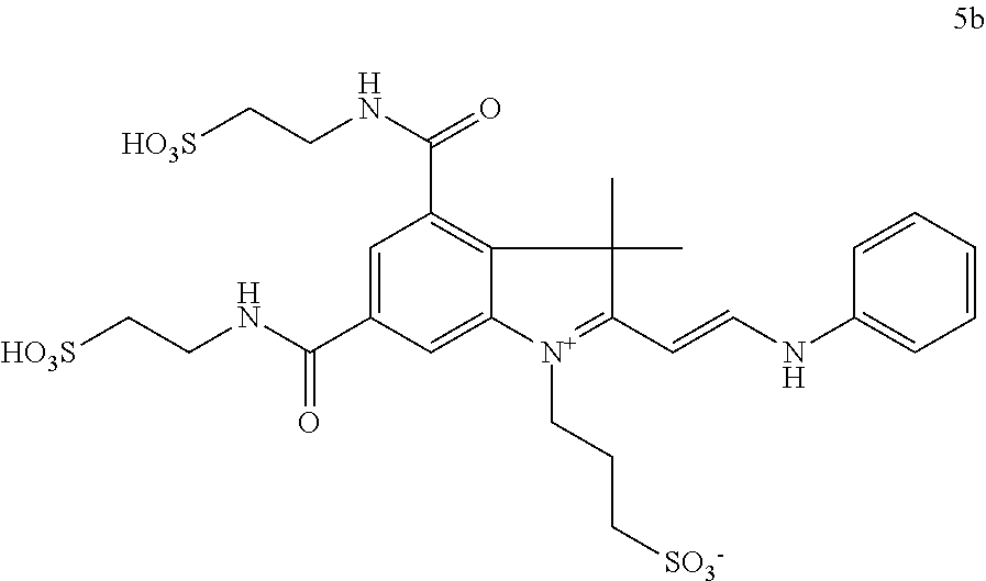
C1=C(C(NCC[HO3S])=O)C=C2C(=C1C(NCC[HO3S])=O)C(C)(C)C(C=CNC1=CC=CC=C1)=[N+]2CCC[SO3-]
